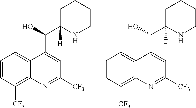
C1=CC([CF3])=C2C(=C1)C(C(O)C1([H])NCCCC1)=CC([CF3])=N2.C1=CC([CF3])=C2C(=C1)C(C(O)C1([H])NCCCC1)=CC([CF3])=N2
